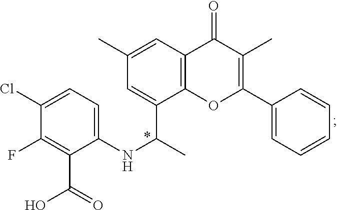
C1(Cl)=CC=C(NC(C)C2=CC(C)=CC3=C2OC(C2=CC=CC=C2)=C(C)C3=O)C(C(O)=O)=C1F
